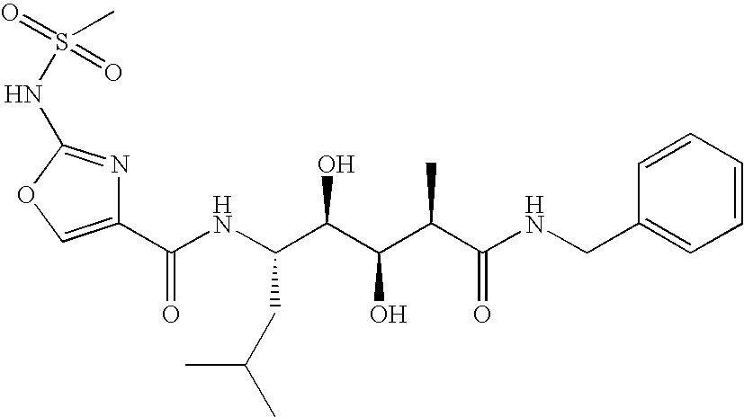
C1(C(NC(C(C(C(C(NCC2=CC=CC=C2)=O)C)O)O)CC(C)C)=O)=COC(NS(=O)(=O)C)=N1
